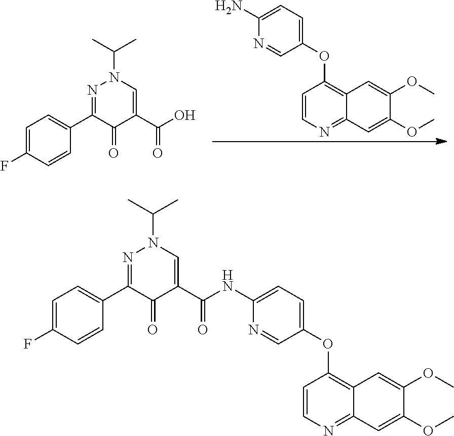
C1=C(F)C=CC(C2=NN(C(C)C)C=C(C(O)=O)C2=O)=C1.C1=CN=C2C(=C1OC1=CC=C(N)N=C1)C=C(OC)C(OC)=C2.C1=C(F)C=CC(C2=NN(C(C)C)C=C(C(=O)NC3=CC=C(OC4=C5C(=NC=C4)C=C(OC)C(OC)=C5)C=N3)C2=O)=C1
